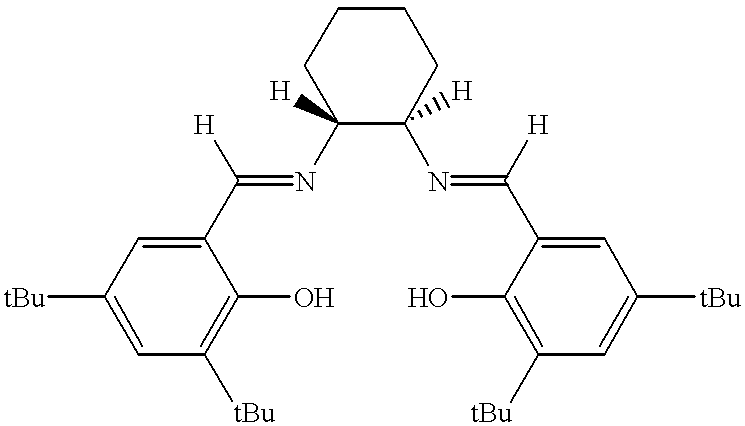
C1C(N=C(C2=CC([tBu])=CC([tBu])=C2O)[H])([H])C(N=C(C2=CC([tBu])=CC([tBu])=C2O)[H])([H])CCC1
